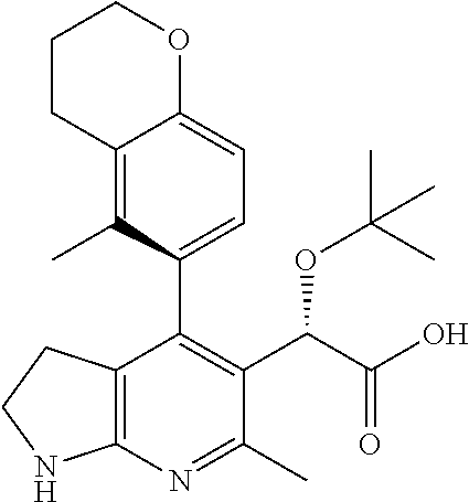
C12=C(N=C(C)C(C(C(O)=O)OC(C)(C)C)=C1C1=CC=C3C(=C1C)CCCO3)NCC2
